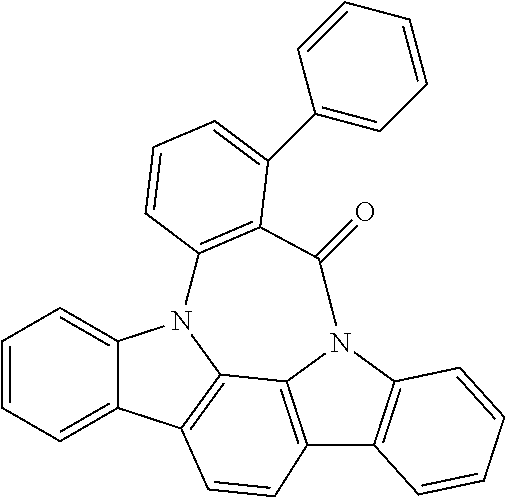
C1=CC=C2C(=C1)N1C3=C2C=CC2=C3N(C(=O)C3=C1C=CC=C3C1=CC=CC=C1)C1=C2C=CC=C1
